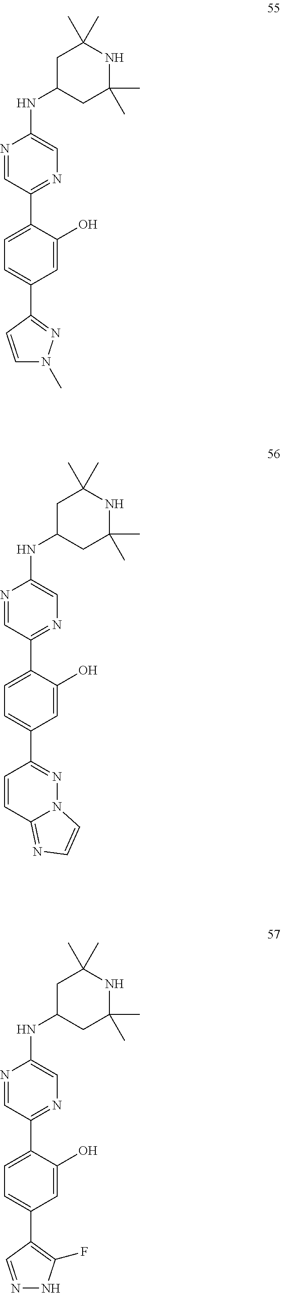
N1=CC(C2=CC=C(C3=NN(C)C=C3)C=C2O)=NC=C1NC1CC(C)(C)NC(C)(C)C1.N1=CC(C2=CC=C(C3=NN4C(=NC=C4)C=C3)C=C2O)=NC=C1NC1CC(C)(C)NC(C)(C)C1.N1=CC(C2=CC=C(C3=C(F)NN=C3)C=C2O)=NC=C1NC1CC(C)(C)NC(C)(C)C1
